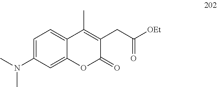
C12=CC(N(C)C)=CC=C1C(C)=C(CC(=O)[OEt])C(=O)O2
